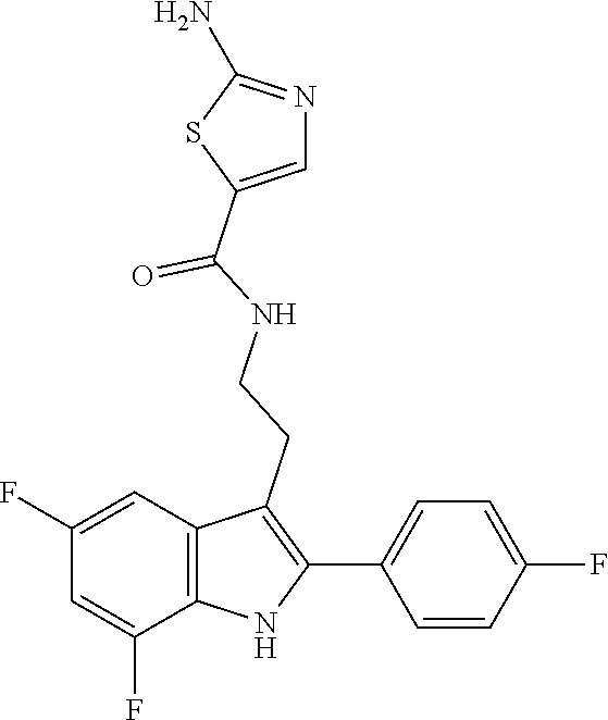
C1(C(=O)NCCC2=C(C3=CC=C(F)C=C3)NC3=C2C=C(F)C=C3F)=CN=C(N)S1
